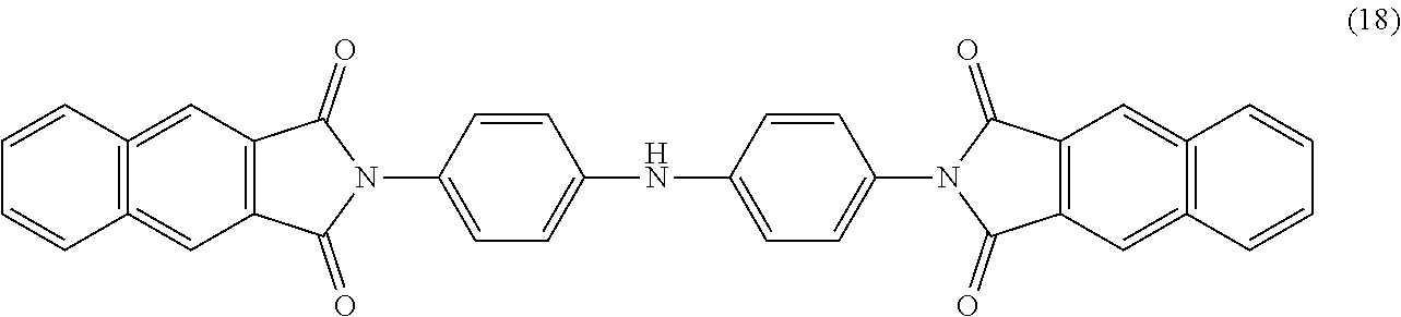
C1=CC2=C(=CC3=C(C=2)C(=O)N(C2=CC=C(NC4=CC=C(N5C(=O)C6=C(C=C7=C(=C6)C=CC=C7)C5=O)C=C4)C=C2)C3=O)C=C1
